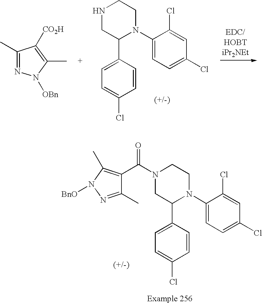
C1(C)=NN([BnO])C(C)=C1C(N1CC(C2=CC=C(Cl)C=C2)N(C2=CC=C(Cl)C=C2Cl)CC1)=O.C1(C)=NN([OBn])C(C)=C1[CO2H].N1CC(C2=CC=C(Cl)C=C2)N(C2=CC=C(Cl)C=C2Cl)CC1
